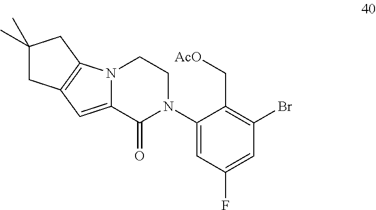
C1(N2CCN3C(=CC4=C3CC(C)(C)C4)C2=O)=CC(F)=CC(Br)=C1C[AcO]
